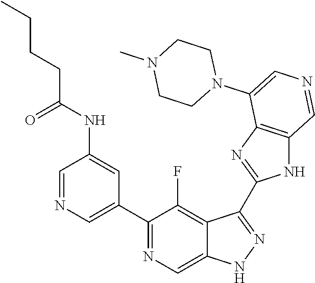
C1(C2=CN=CC(NC(CCCC)=O)=C2)=NC=C2C(=C1F)C(C1=NC3=C(N1)C=NC=C3N1CCN(C)CC1)=NN2
